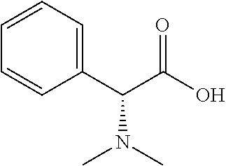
C1(C(C(O)=O)N(C)C)=CC=CC=C1
